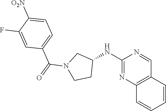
C1=NC(NC2CCN(C(C3=CC=C([O2N])C(F)=C3)=O)C2)=NC2=C1C=CC=C2
